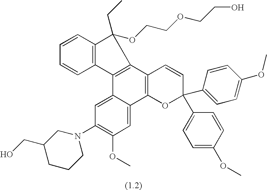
C1=C2C(=CC(OC)=C1N1CC(CO)CCC1)C1=C(C3=C2C2=C(C3(CC)OCCOCCO)C=CC=C2)C=CC(C2=CC=C(OC)C=C2)(C2=CC=C(OC)C=C2)O1
